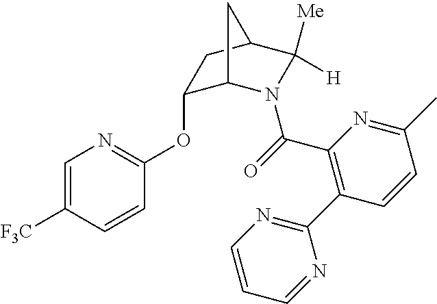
C1(OC2=NC=C([F3C])C=C2)C2N(C(=O)C3=C(C4=NC=CC=N4)C=CC(C)=N3)C([Me])([H])C(C1)C2
